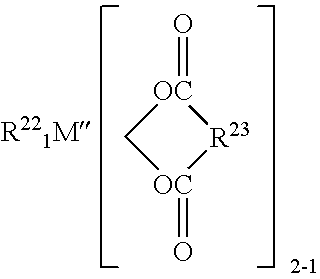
[OC]1(=O)C[OC](=O)[R23]1
